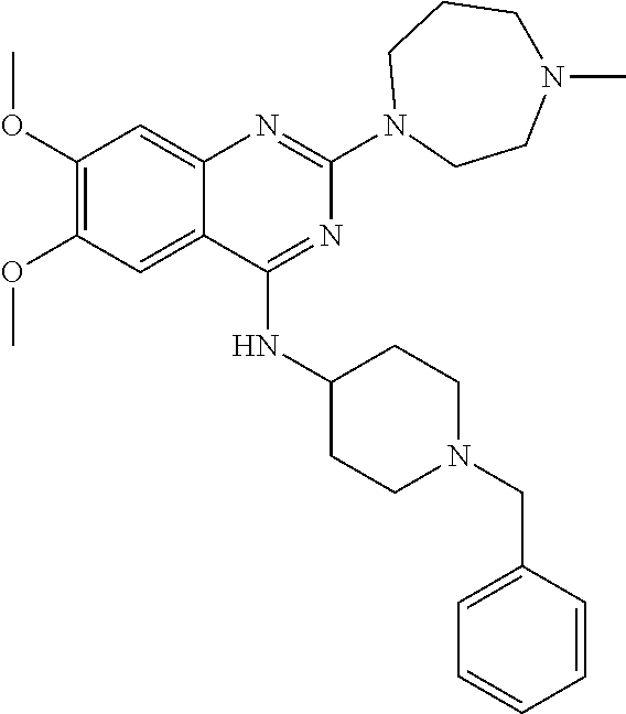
N1(C)CCCN(C2=NC3=CC(OC)=C(OC)C=C3C(NC3CCN(CC4=CC=CC=C4)CC3)=N2)CC1
